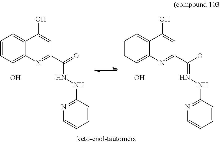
C1=CC(O)=C2C(=C1)C(O)=CC(C(NNC1=NC=CC=C1)=O)=N2.C1=CC(O)=C2C(=C1)C(O)=CC(C(=NNC1=NC=CC=C1)O)=N2
